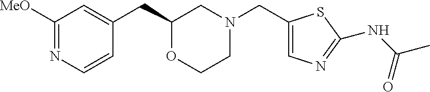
C1([MeO])=NC=CC(CC2OCCN(CC3=CN=C(NC(C)=O)S3)C2)=C1
